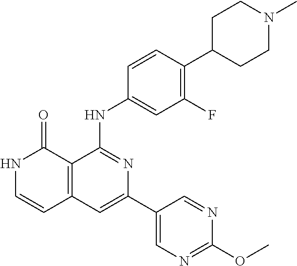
C1=CC(NC2=NC(C3=CN=C(OC)N=C3)=CC3=C2C(=O)NC=C3)=CC(F)=C1C1CCN(C)CC1
